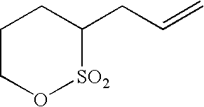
C1CO[SO2]C(CC=C)C1
